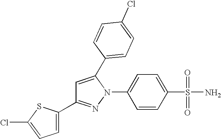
C1=C(S(N)(=O)=O)C=CC(N2C(C3=CC=C(Cl)C=C3)=CC(C3=CC=C(Cl)S3)=N2)=C1
